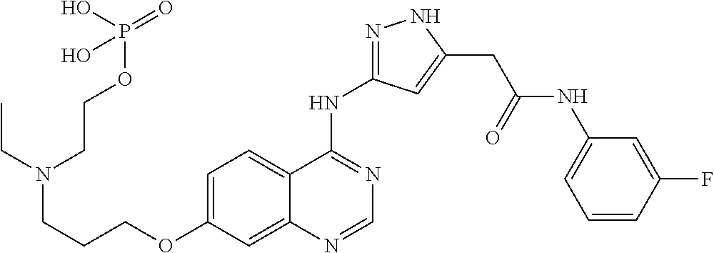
C1=C(OCCCN(CC)CCOP(=O)(O)O)C=C2C(=C1)C(NC1=NNC(CC(NC3=CC=CC(F)=C3)=O)=C1)=NC=N2
